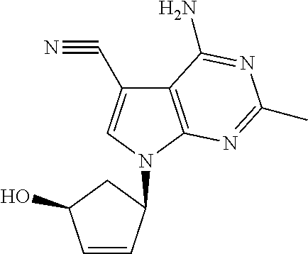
C1=CC(N2C=C(C#N)C3=C2N=C(C)N=C3N)CC1O
